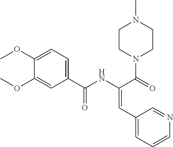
C1(OC)=CC=C(C(NC(C(=O)N2CCN(C)CC2)=CC2=CC=CN=C2)=O)C=C1OC
